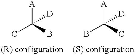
CC(B)([A])[D].BC(C)([A])[D]
